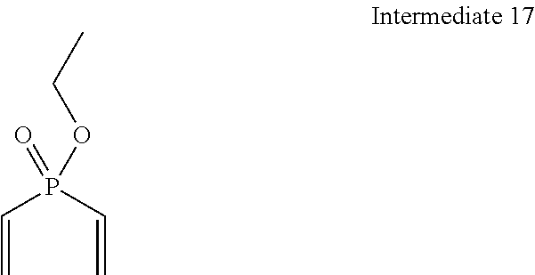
C(=C)P(C=C)(=O)OCC
